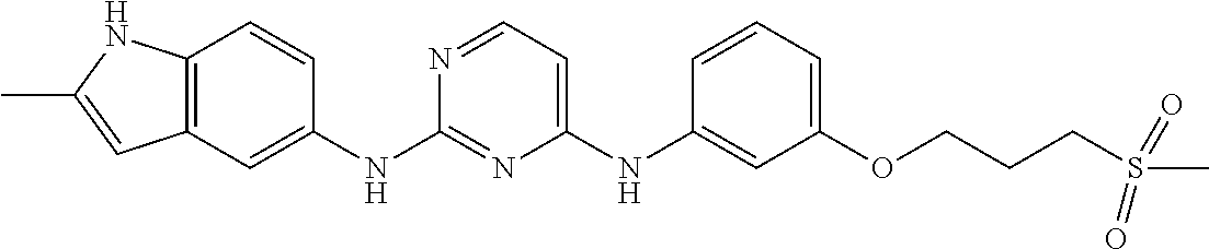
C12=C(C=C(NC3=NC(NC4=CC(OCCCS(C)(=O)=O)=CC=C4)=CC=N3)C=C1)C=C(C)N2
